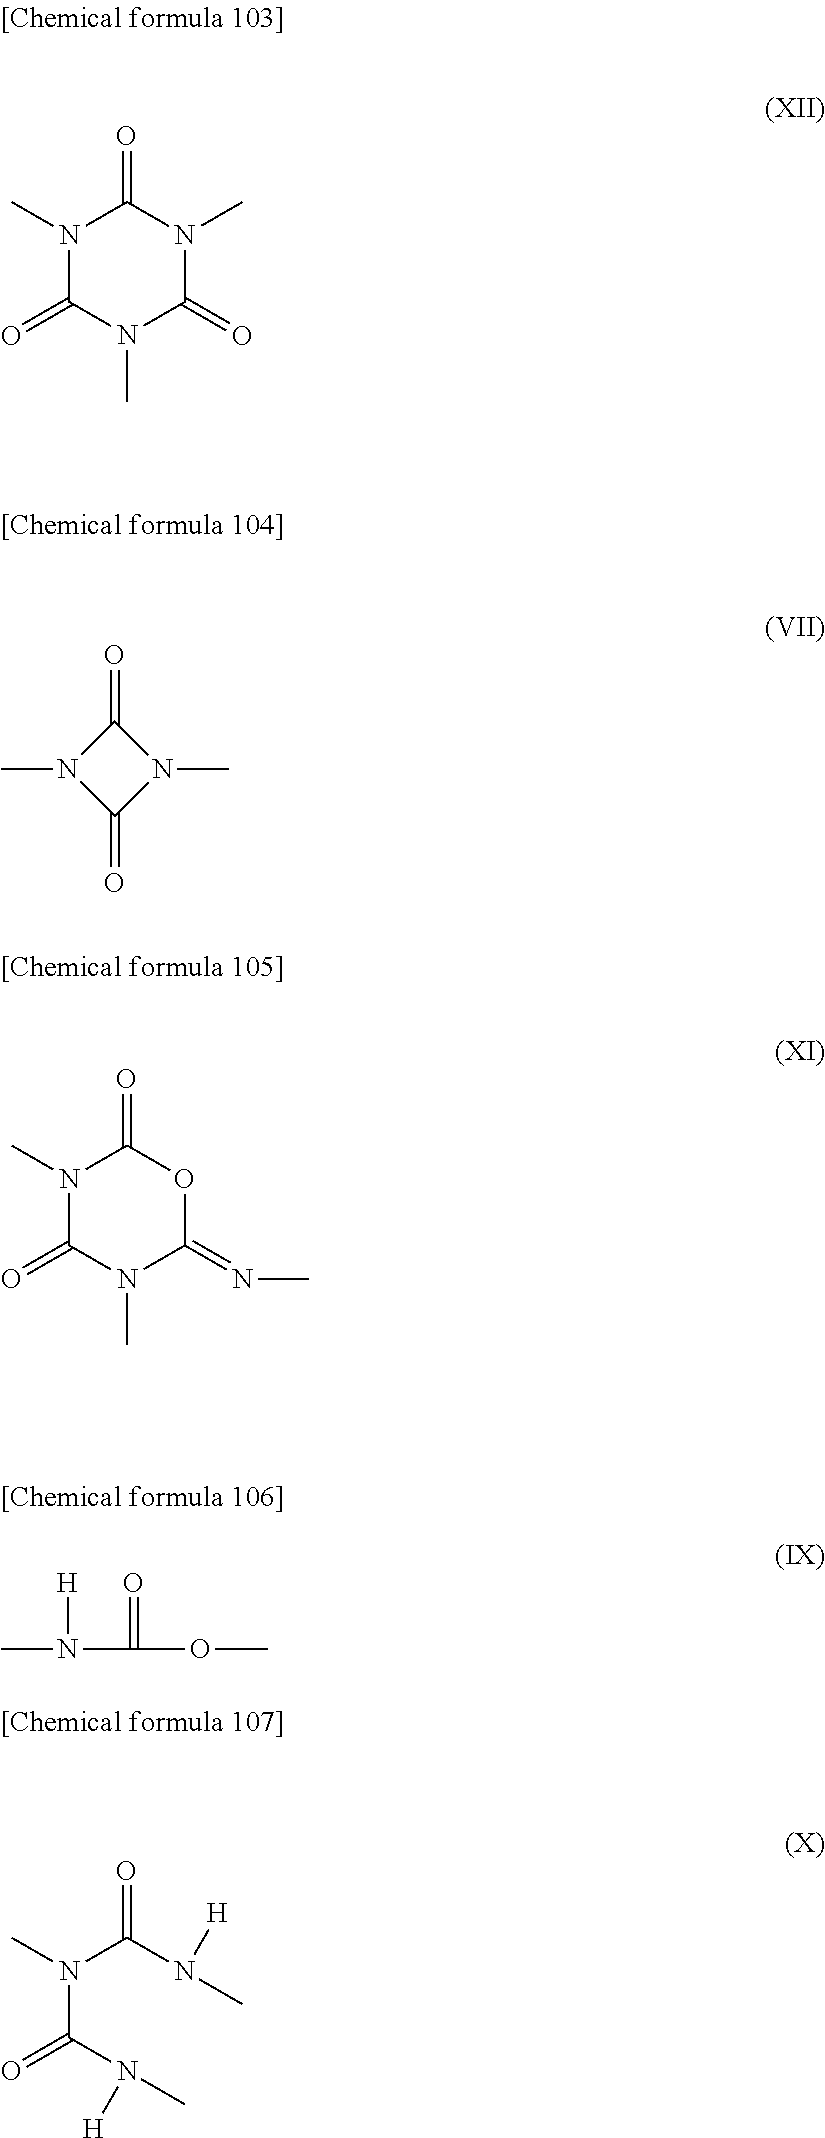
N1(C)C(=O)N(C)C(=O)N(C)C1=O.C1(=O)N(C)C(=O)N1C.N1(C)C(=O)N(C)C(=NC)OC1=O.CN([H])C(=O)OC.N(C(N(C)[H])=O)(C(N([H])C)=O)C
